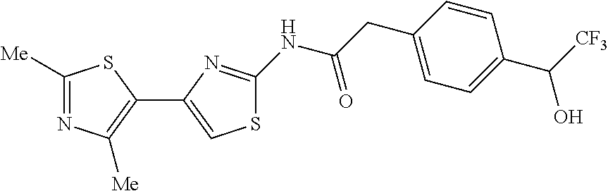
C1([Me])=NC([Me])=C(C2=CSC(NC(CC3=CC=C(C([CF3])O)C=C3)=O)=N2)S1
